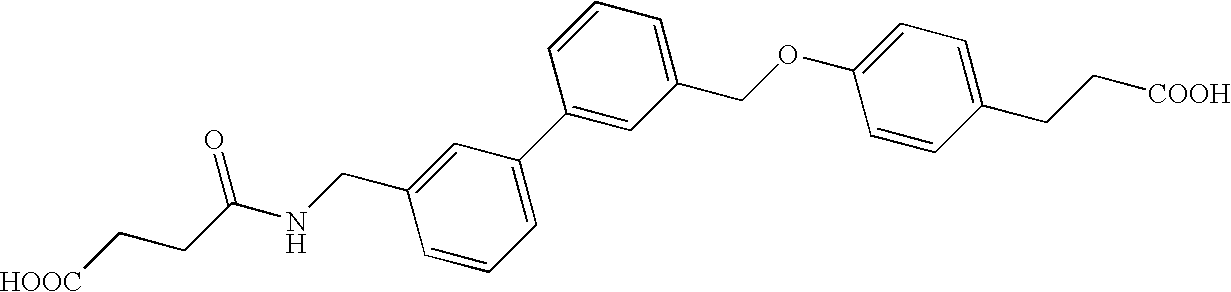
C1=C(C2=CC(COC3=CC=C(CC[COOH])C=C3)=CC=C2)C=C(CNC(CC[HOOC])=O)C=C1
